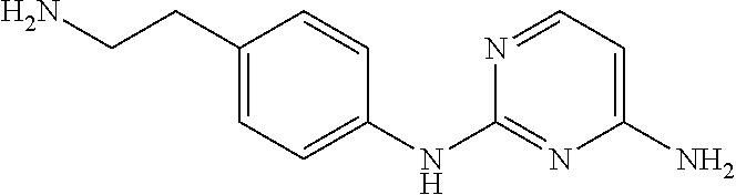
C1(CCN)=CC=C(NC2=NC(N)=CC=N2)C=C1
